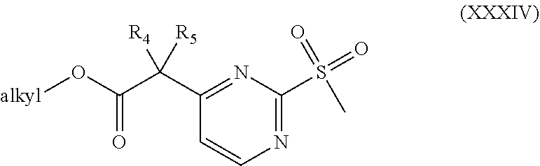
[alkyl]OC(C(C1=NC(S(C)(=O)=O)=NC=C1)([R4])[R5])=O
